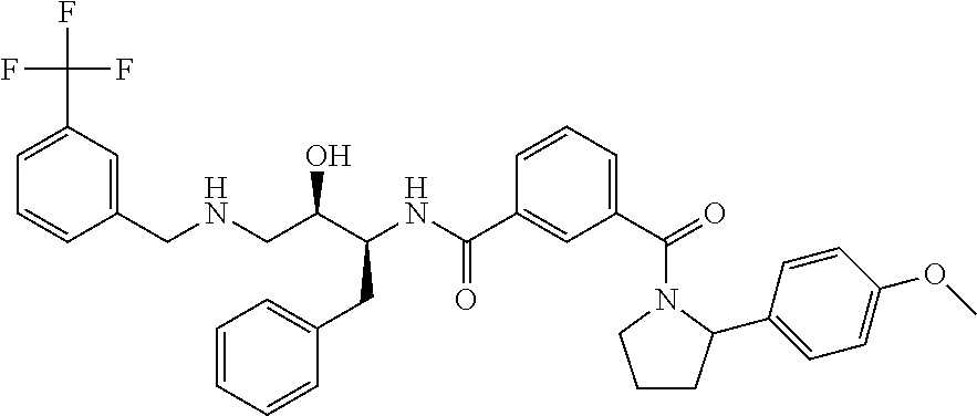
C1(CNCC(C(CC2=CC=CC=C2)NC(=O)C2=CC(C(N3CCCC3C3=CC=C(OC)C=C3)=O)=CC=C2)O)=CC(C(F)(F)F)=CC=C1
